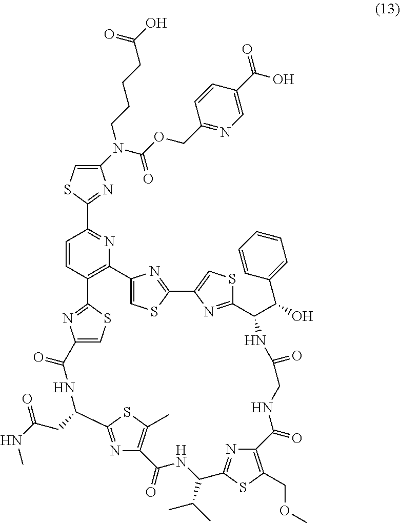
C12=CSC(=N1)C1=CSC(=N1)C(C(O)C1=CC=CC=C1)NC(=O)CNC(=O)C1=C(COC)SC(=N1)C(C(C)C)NC(=O)C1=C(C)SC(=N1)C(CC(NC)=O)NC(=O)C1=CSC(=N1)C1=C2N=C(C2=NC(N(C(OCC3=NC=C(C(O)=O)C=C3)=O)CCCCC(O)=O)=CS2)C=C1
